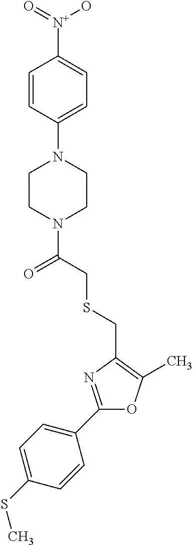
C1(C2=NC(CSCC(N3CCN(C4=CC=C([N+](O)=O)C=C4)CC3)=O)=C(C)O2)=CC=C(SC)C=C1
